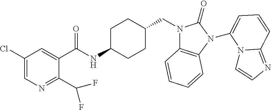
C1(Cl)=CN=C(C(F)F)C(C(NC2CCC(CN3C4=C(N(C5=CC=CC6=NC=CN65)C3=O)C=CC=C4)CC2)=O)=C1
